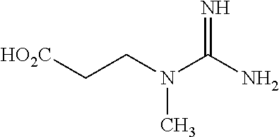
[HO2C]CCN(C(N)=N)C
